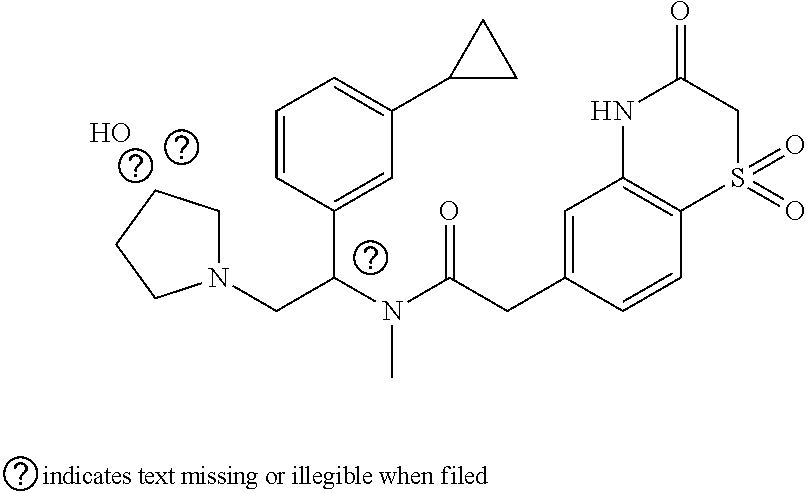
C(C(N(C)C(CC1=CC2=C(C=C1)S(=O)(=O)CC(=O)N2)=O)C1=CC(C2CC2)=CC=C1)N1CCCC1.O
